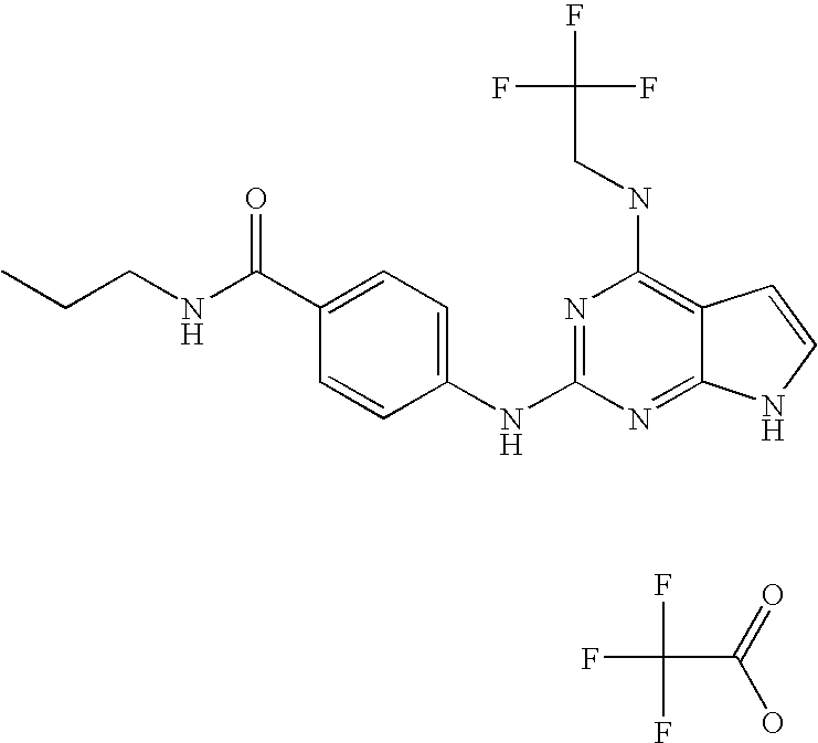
N(C(C1=CC=C(NC2=NC(NCC(F)(F)F)=C3C(=N2)NC=C3)C=C1)=O)CCC.O=C(O)C(F)(F)F
